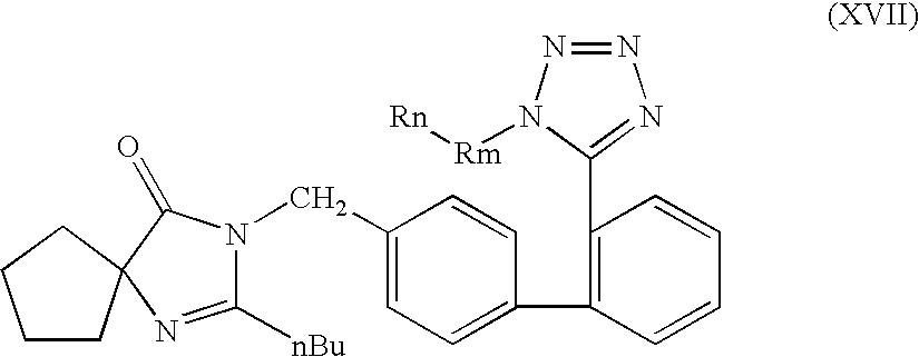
C1CC2(CC1)C(=O)N(CC1=CC=C(C3=C(C4=NN=NN4[Rm][Rn])C=CC=C3)C=C1)C([nBu])=N2
